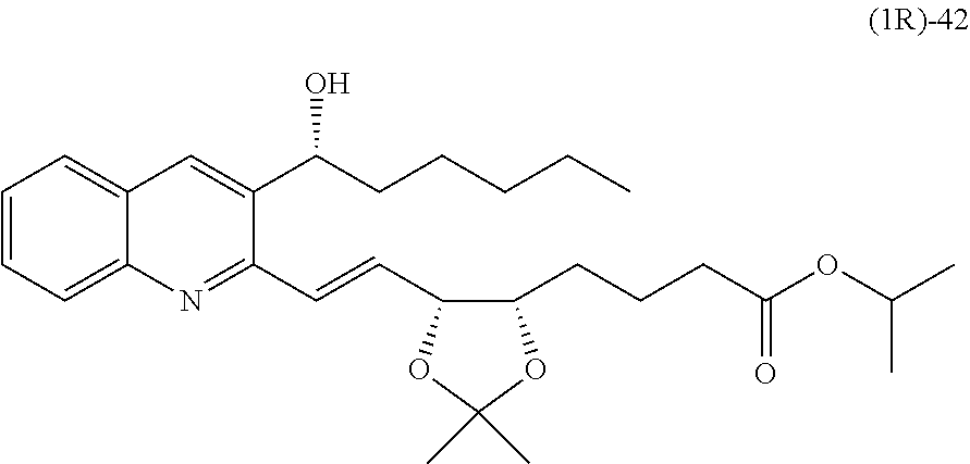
C1(C(CCCCC)O)=CC2=CC=CC=C2N=C1C=CC1C(CCCC(OC(C)C)=O)OC(C)(C)O1
